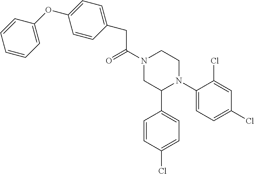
C(C(N1CC(C2=CC=C(Cl)C=C2)N(C2=CC=C(Cl)C=C2Cl)CC1)=O)C1=CC=C(OC2=CC=CC=C2)C=C1
